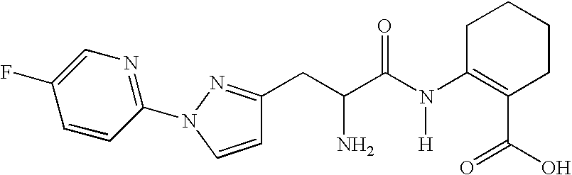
C1CC(N(C(C(CC2=NN(C3=NC=C(F)C=C3)C=C2)N)=O)[H])=C(C(O)=O)CC1
